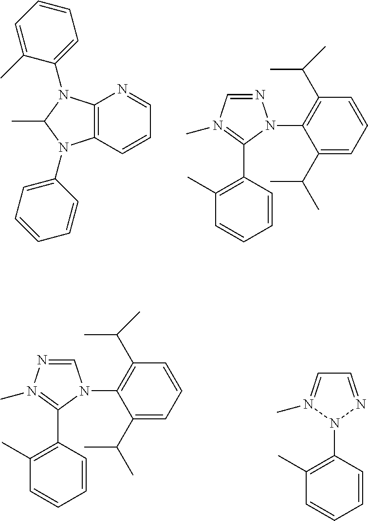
C12=C(N(C3=CC=CC=C3)C(C)N1C1=CC=CC=C1C)C=CC=N2.C1=NN(C2=C(C(C)C)C=CC=C2C(C)C)C(C2=C(C)C=CC=C2)=N1C.C1=N(C)N(C2=C(C)C=CC=C2)N=C1.N1=CN(C2=C(C(C)C)C=CC=C2C(C)C)C(C2=C(C)C=CC=C2)=N1C
